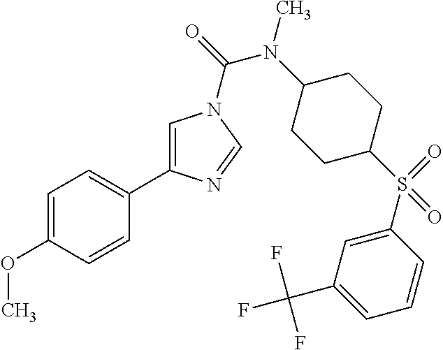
C1=C(OC)C=CC(C2=CN(C(=O)N(C3CCC(S(C4=CC(C(F)(F)F)=CC=C4)(=O)=O)CC3)C)C=N2)=C1
